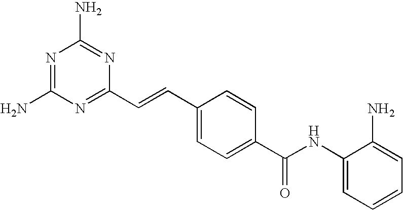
C1(C=CC2=CC=C(C(NC3=CC=CC=C3N)=O)C=C2)=NC(N)=NC(N)=N1
